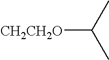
C([CH2CH2O])(C)C
